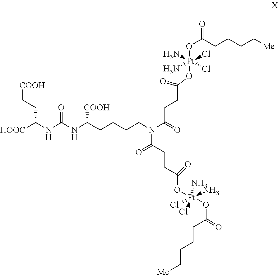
[HOOC]C(NC(NC(CCCCN(C(=O)CCC(=O)O[Pt](OC(CCCC[Me])=O)(N)(Cl)(Cl)N)C(=O)CCC(=O)O[Pt](OC(CCCC[Me])=O)(Cl)(N)(N)Cl)[COOH])=O)CC[COOH]
